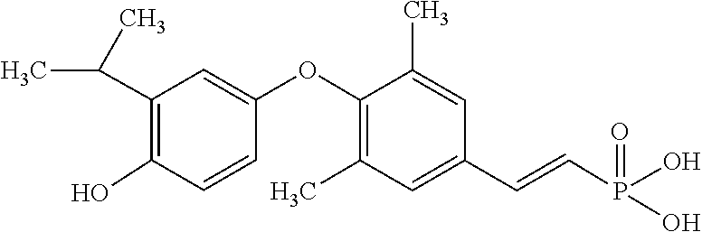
OP(C=CC1=CC(C)=C(OC2=CC(C(C)C)=C(O)C=C2)C(C)=C1)(O)=O
